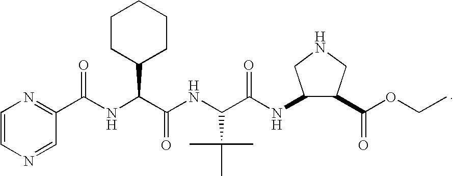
C1=CN=CC(C(NC(C(NC(C(NC2C(C(OCC)=O)CNC2)=O)C(C)(C)C)=O)C2CCCCC2)=O)=N1
